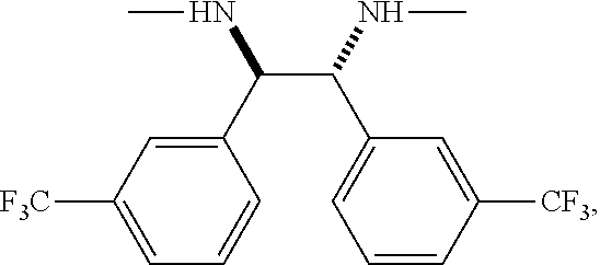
C1(C(C(C2=CC=CC([CF3])=C2)NC)NC)=CC([F3C])=CC=C1
